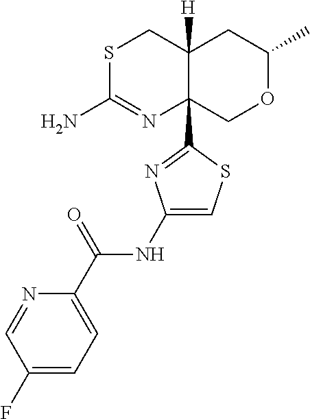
S1C(N)=NC2(C3=NC(NC(C4=CC=C(F)C=N4)=O)=CS3)C([H])(C1)CC(C)OC2
